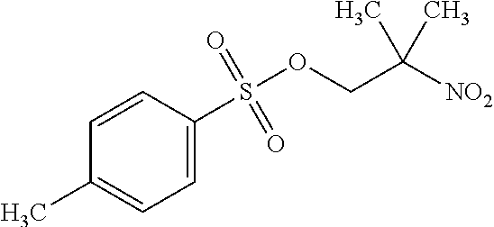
CC1=CC=C(S(=O)(=O)OCC([NO2])(C)C)C=C1
